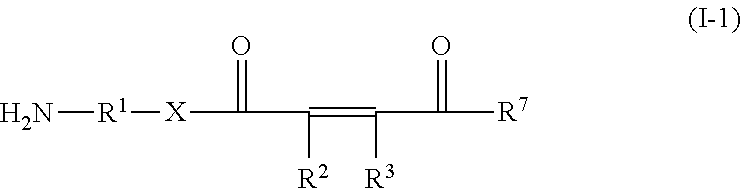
N[R1][X]C(=O)C(=C([R3])C(=O)[R7])[R2]
